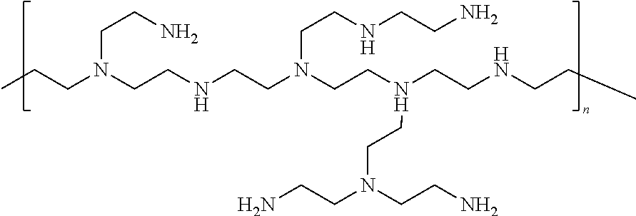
CCCN(CCNCCN(CCN(CCN(CCN)CCN)CCNCCC)CCNCCN)CCN
